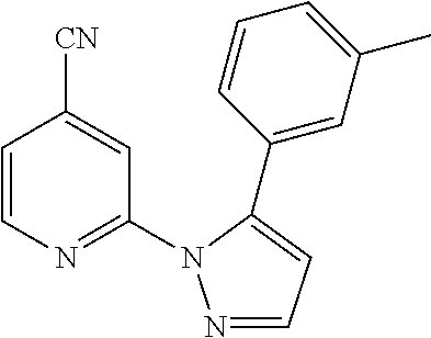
C1=CN=C(N2N=CC=C2C2=CC(C)=CC=C2)C=C1[CN]
